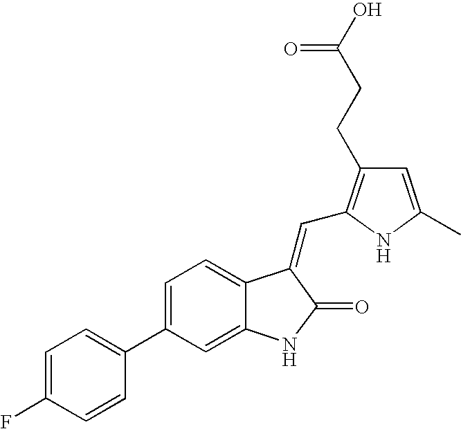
C1=C(C2=CC=C(F)C=C2)C=C2C(=C1)C(=CC1=C(CCC(O)=O)C=C(C)N1)C(=O)N2
